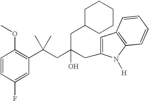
C1=CC(F)=CC(C(CC(CC2=CC3=C(N2[H])C=CC=C3)(O)CC2CCCCC2)(C)C)=C1OC
